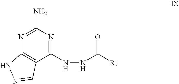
N1=C(N)N=C(NNC([R])=O)C2=C1NN=C2
